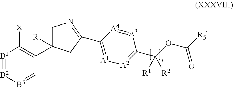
[B1]1=[B2][B3]=CC(C2([R])CN=C(C3=[A1][A2]=C(C(OC([R5])=O)([R1])[R2])[A3]=[A4]3)C2)=C1[X]
